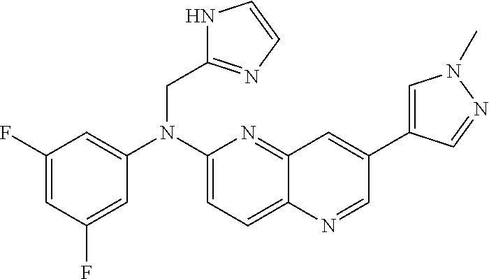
C1(N(CC2=NC=CN2)C2=CC(F)=CC(F)=C2)=CC=C2C(=N1)C=C(C1=CN(C)N=C1)C=N2
